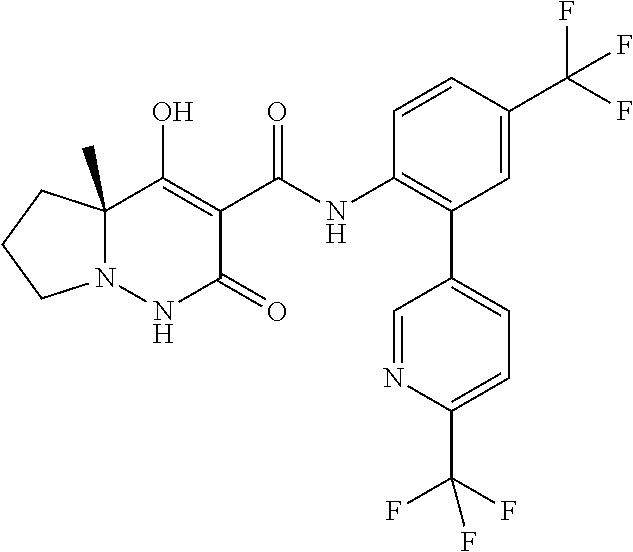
C12(C)N(NC(=O)C(C(NC3=C(C4=CC=C(C(F)(F)F)N=C4)C=C(C(F)(F)F)C=C3)=O)=C1O)CCC2
